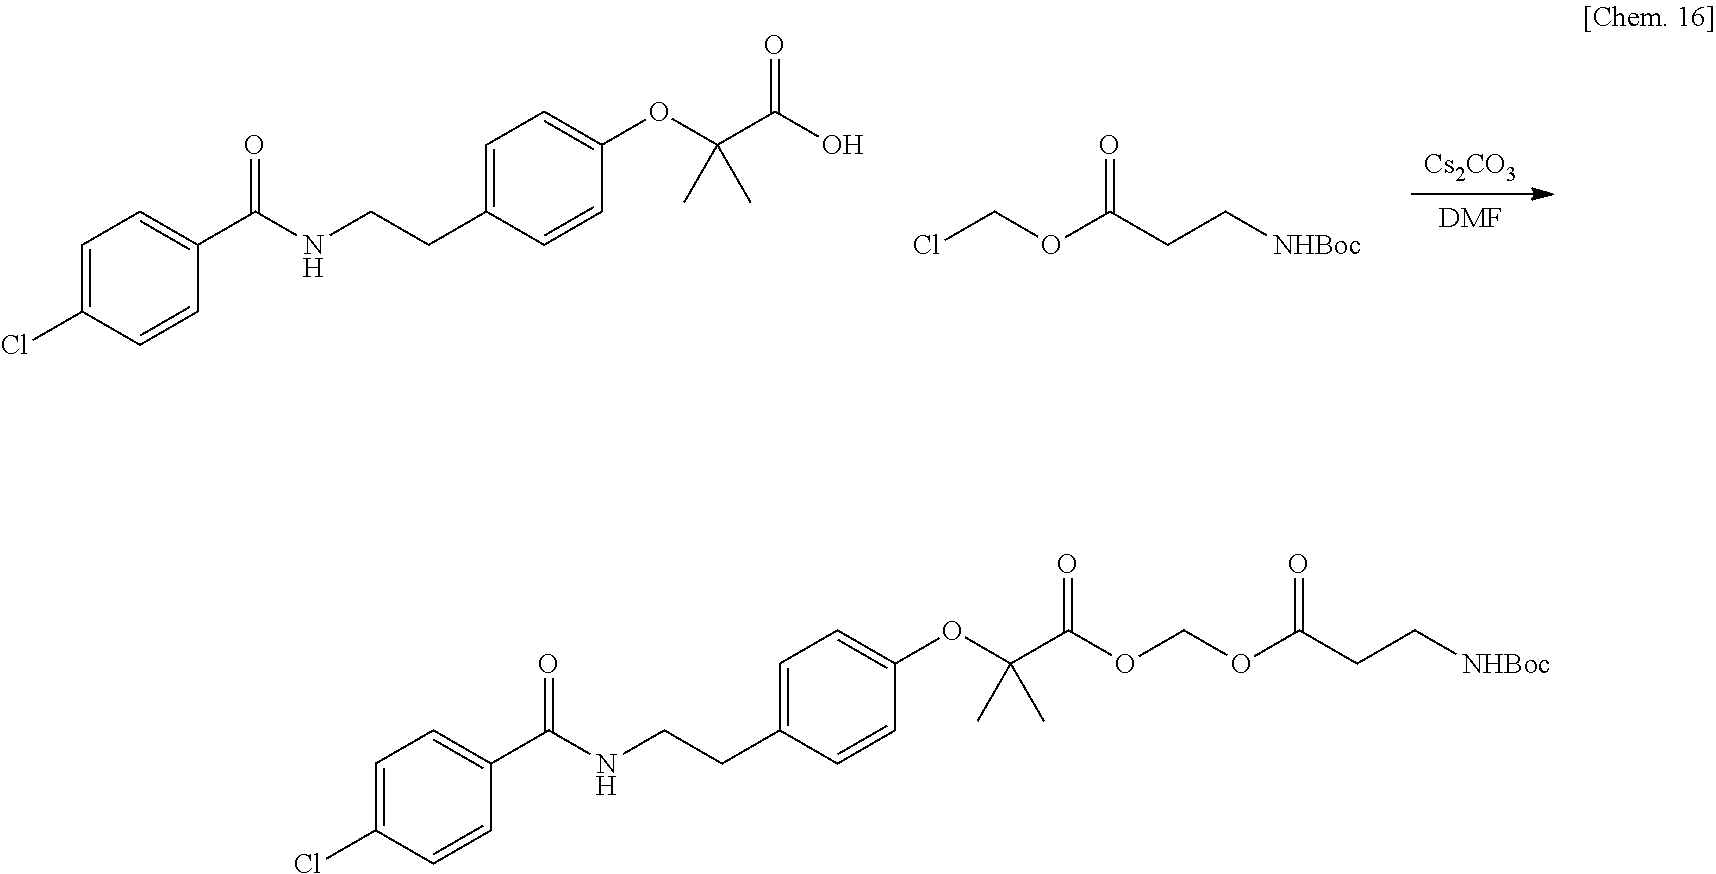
[Cs2CO3].[DMF].C1=C(Cl)C=CC(C(NCCC2=CC=C(OC(C(O)=O)(C)C)C=C2)=O)=C1.ClCOC(CC[NHBoc])=O.C1=C(Cl)C=CC(C(NCCC2=CC=C(OC(C(=O)OCOC(CC[NHBoc])=O)(C)C)C=C2)=O)=C1
